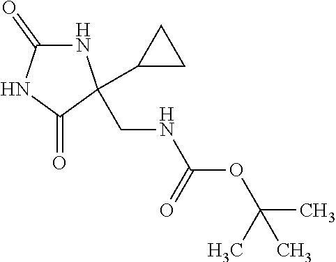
C1(=O)NC(C2CC2)(CNC(OC(C)(C)C)=O)C(=O)N1
